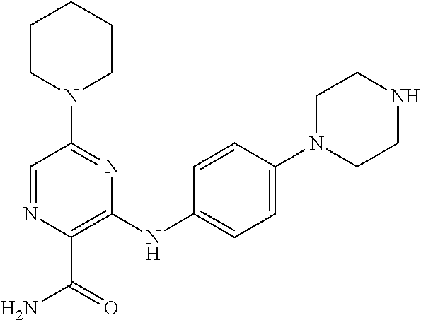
C1=NC(C(N)=O)=C(NC2=CC=C(N3CCNCC3)C=C2)N=C1N1CCCCC1
